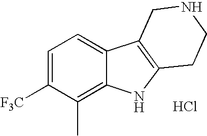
C1=C([F3C])C(C)=C2C(=C1)C1=C(N2)CCNC1.Cl
